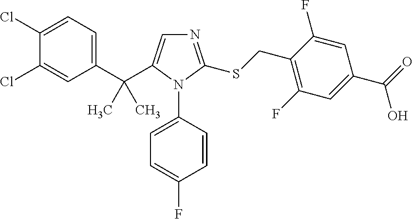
C1(C(C2=CN=C(SCC3=C(F)C=C(C(=O)O)C=C3F)N2C2=CC=C(F)C=C2)(C)C)=CC=C(Cl)C(Cl)=C1
